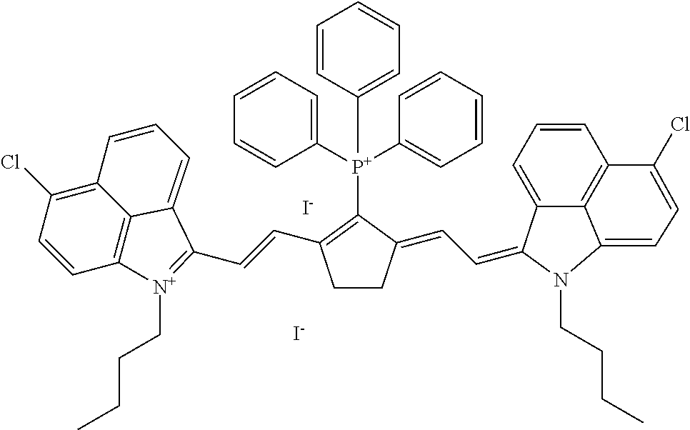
C1=C([P+](C2=C(C=CC3=[N+](CCCC)C4=C5C(=C(Cl)C=C4)C=CC=C53)CCC2=CC=C2C3=CC=CC4=C3C(=CC=C4Cl)N2CCCC)(C2=CC=CC=C2)C2=CC=CC=C2)C=CC=C1.[I-].[I-]
